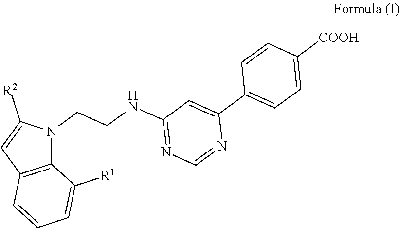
C12=C(C=C([R2])N1CCNC1=NC=NC(C3=CC=C([COOH])C=C3)=C1)C=CC=C2[R1]
